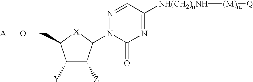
C1([Y])C([Z])C(N2N=CC([NH(CH2)nNH][(M)m][Q])=NC2=O)[X]C1CO[A]
